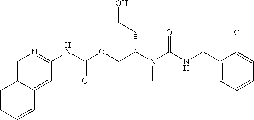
C1(Cl)=CC=CC=C1CNC(N(C(COC(NC1=NC=C2C(=C1)C=CC=C2)=O)CCO)C)=O
